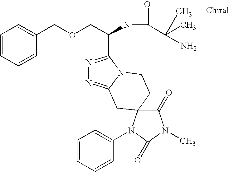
N1=C(C(COCC2=CC=CC=C2)NC(=O)C(C)(C)N)N2C(=N1)CC1(CC2)C(=O)N(C)C(=O)N1C1=CC=CC=C1
